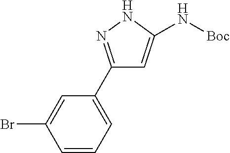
C1(C2=CC=CC(Br)=C2)=NNC(N[Boc])=C1
